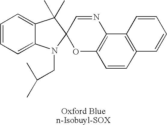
C1=CC=C2C(=C1)C(C)(C)C1(N2CC(C)C)OC2=C(N=C1)C1=C(C=C2)C=CC=C1
